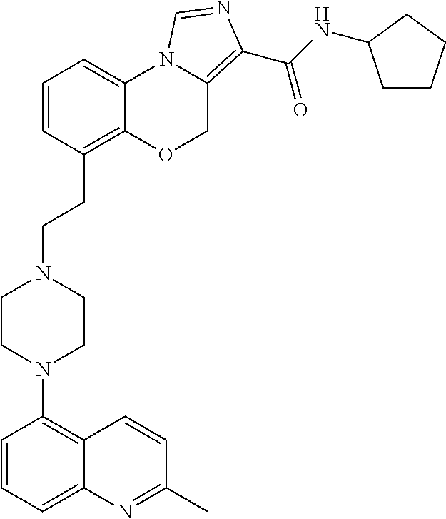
C1(N2CCN(CCC3=C4C(=CC=C3)N3C(=C(C(NC5CCCC5)=O)N=C3)CO4)CC2)=C2C(=CC=C1)N=C(C)C=C2
